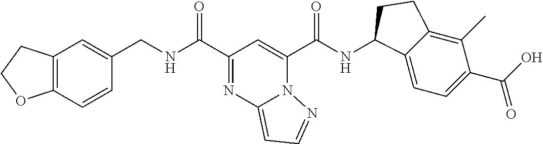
C12=C(C=CC(CNC(C3=NC4=CC=NN4C(C(NC4C5=CC=C(C(=O)O)C(C)=C5CC4)=O)=C3)=O)=C1)OCC2
